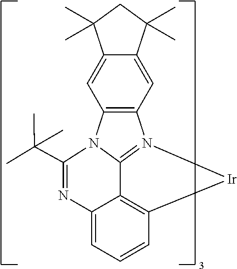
C12=C(N3C4=N1[Ir]C1=C4C(=CC=C1)N=C3C(C)(C)C)C=C1C(=C2)C(C)(C)CC1(C)C
